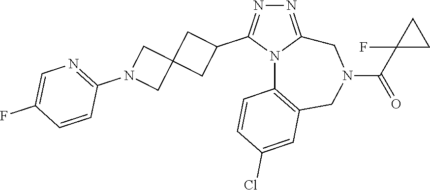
N1=C2N(C(C3CC4(C3)CN(C3=NC=C(F)C=C3)C4)=N1)C1=C(CN(C(=O)C3(F)CC3)C2)C=C(Cl)C=C1
